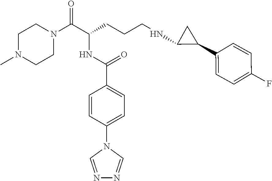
C1N(C)CCN(C(C(CCCNC2C(C3=CC=C(F)C=C3)C2)NC(C2=CC=C(N3C=NN=C3)C=C2)=O)=O)C1
